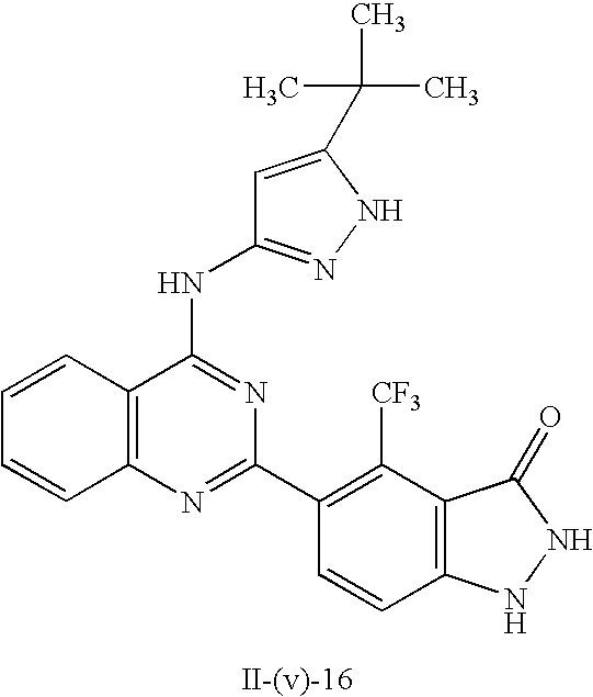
C12=C(N=C(C3=C([CF3])C4=C(C=C3)NNC4=O)N=C1NC1=NNC(C(C)(C)C)=C1)C=CC=C2
